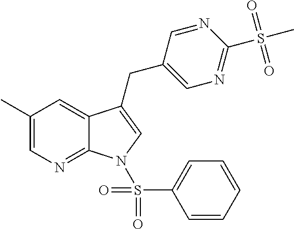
C1(C)=CN=C2C(=C1)C(CC1=CN=C(S(=O)(=O)C)N=C1)=CN2S(C1=CC=CC=C1)(=O)=O
